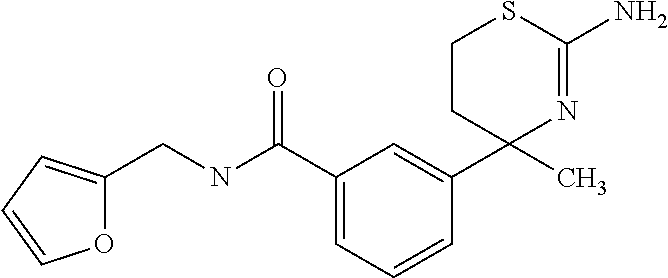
C1CC(C)(C2=CC(C(NCC3=CC=CO3)=O)=CC=C2)N=C(N)S1
